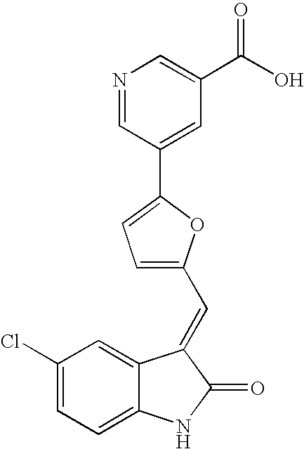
C1(Cl)=CC=C2C(=C1)C(=CC1=CC=C(C3=CC(C(O)=O)=CN=C3)O1)C(=O)N2
